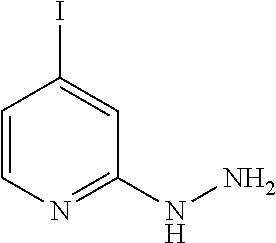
C1=CN=C(NN)C=C1I
